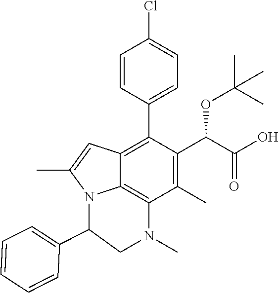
C1(C)=C(C(C(O)=O)OC(C)(C)C)C(C2=CC=C(Cl)C=C2)=C2C3=C1N(C)CC(C1=CC=CC=C1)N3C(C)=C2
